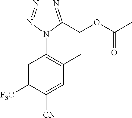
C1=C([F3C])C([CN])=CC(C)=C1N1C(COC(C)=O)=NN=N1
